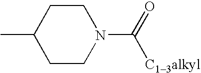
C1CC(C)CCN1C(=O)[C13alkyl]
